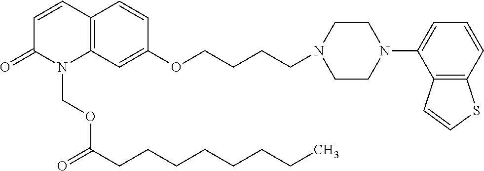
C12=C(C=C(OCCCCN3CCN(C4=CC=CC5=C4C=CS5)CC3)C=C1)N(COC(CCCCCCCC)=O)C(=O)C=C2
